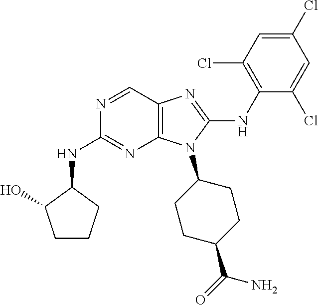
N1=CC2=C(N=C1NC1C(O)CCC1)N(C1CCC(C(=O)N)CC1)C(NC1=C(Cl)C=C(Cl)C=C1Cl)=N2
